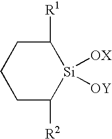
C1([R1])CCCC([R2])[Si]1([OX])[OY]
